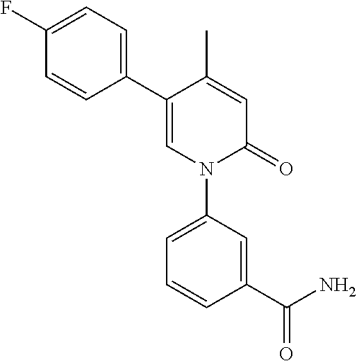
C1=C(C)C(C2=CC=C(F)C=C2)=CN(C2=CC=CC(C(N)=O)=C2)C1=O
